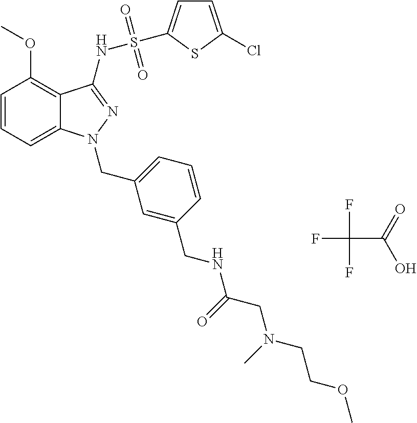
C1=CC=C2C(=C1OC)C(NS(C1=CC=C(Cl)S1)(=O)=O)=NN2CC1=CC=CC(CNC(=O)CN(CCOC)C)=C1.FC(C(=O)O)(F)F
